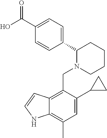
C1(C(O)=O)=CC=C(C2N(CC3=C4C(=C(C)C=C3C3CC3)NC=C4)CCCC2)C=C1
